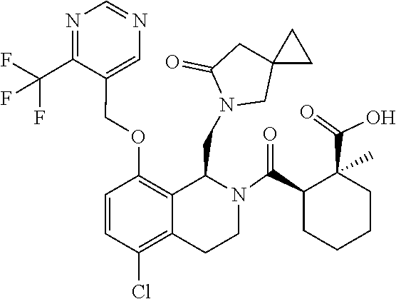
C1(C(F)(F)F)=NC=NC=C1COC1=C2C(CN3CC4(CC3=O)CC4)N(C(C3CCCCC3(C(=O)O)C)=O)CCC2=C(Cl)C=C1
